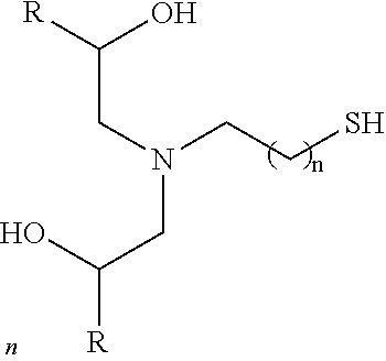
C(N(CCS)CC([R])O)C([R])O
